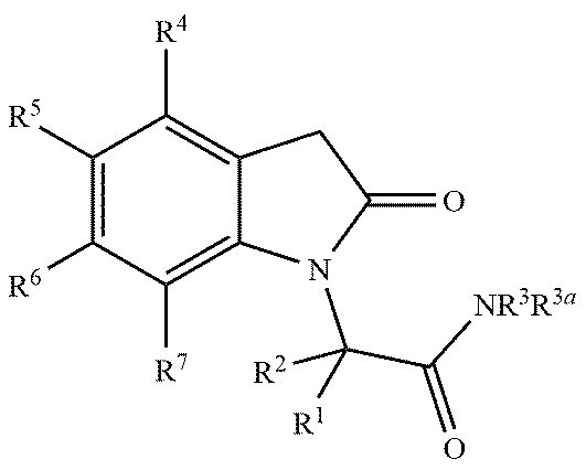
C1([R5])=C([R6])C([R7])=C2C(=C1[R4])CC(=O)N2C(C([NR3R3a])=O)([R2])[R1]
